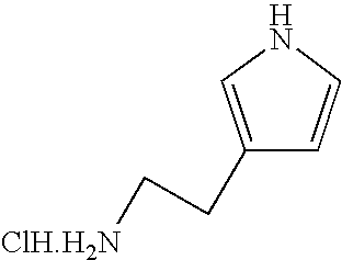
[ClH.H2N]CCC1=CNC=C1
